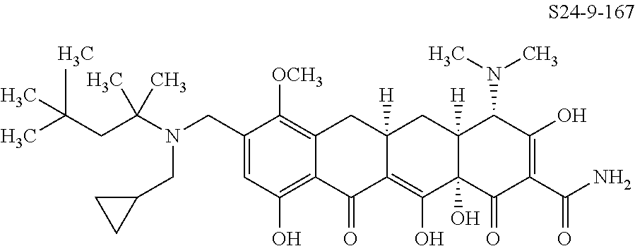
N(CC1=CC(O)=C2C(=C1[OCH3])CC1([H])C(=C(O)C3(O)C([H])(C1)C(N(C)C)C(O)=C(C(N)=O)C3=O)C2=O)(C(CC(C)(C)C)(C)C)CC1CC1
